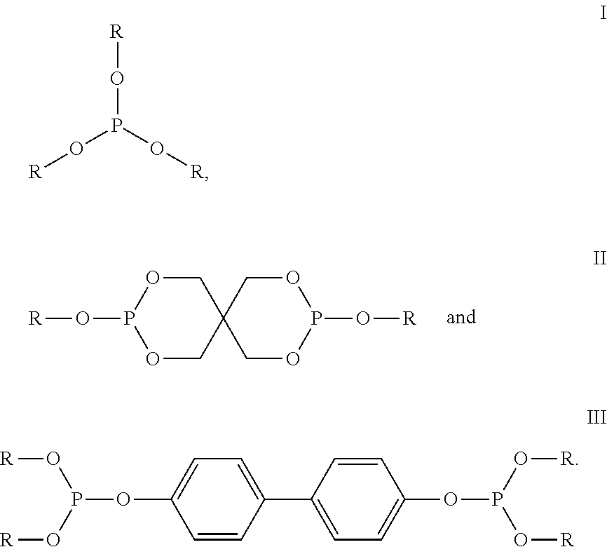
[R]OP1OCC2(CO1)COP(O[R])OC2.O(P(O[R])O[R])[R].C1=CC(C2=CC=C(OP(O[R])O[R])C=C2)=CC=C1OP(O[R])O[R]
